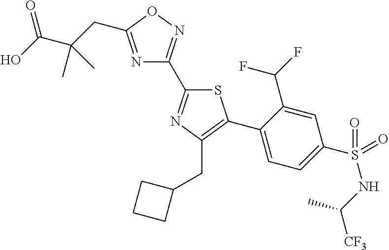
N1=C(CC(C(O)=O)(C)C)ON=C1C1=NC(CC2CCC2)=C(C2=CC=C(S(=O)(NC([CF3])C)=O)C=C2C(F)F)S1
